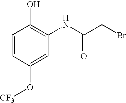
C1=CC(O[CF3])=CC(NC(CBr)=O)=C1O
